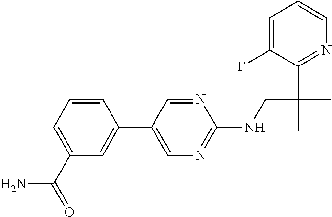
C1(NCC(C2=NC=CC=C2F)(C)C)=NC=C(C2=CC(C(N)=O)=CC=C2)C=N1
